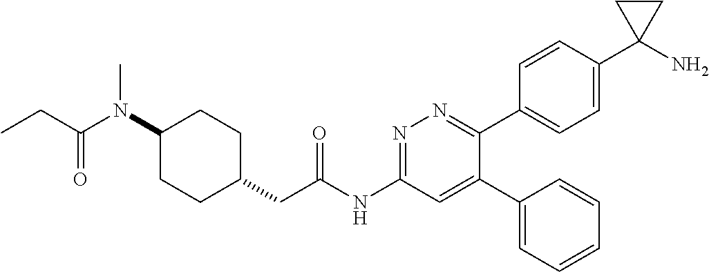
C1(N(C(CC)=O)C)CCC(CC(NC2=NN=C(C3=CC=C(C4(N)CC4)C=C3)C(C3=CC=CC=C3)=C2)=O)CC1
